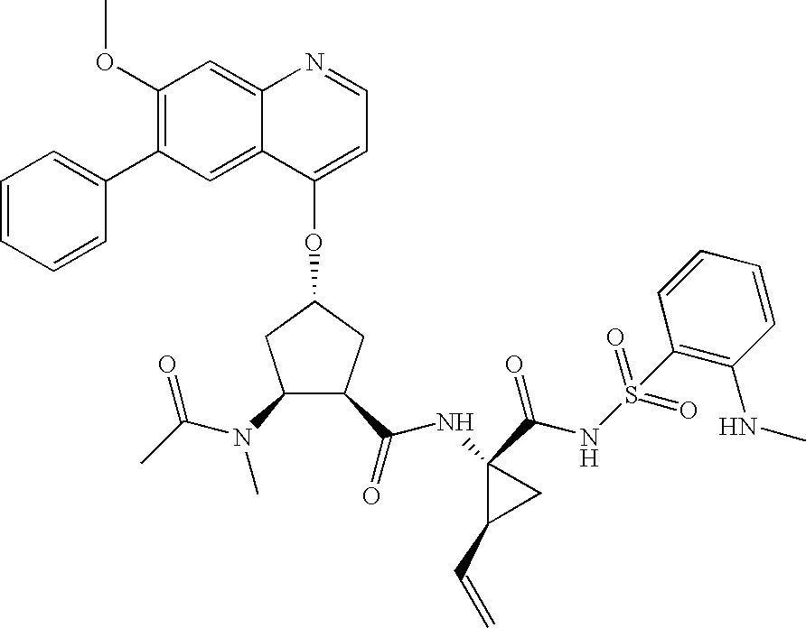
C1(OC)=C(C2=CC=CC=C2)C=C2C(=C1)N=CC=C2OC1CC(N(C(C)=O)C)C(C(NC2(C(NS(C3=C(NC)C=CC=C3)(=O)=O)=O)C(C=C)C2)=O)C1
